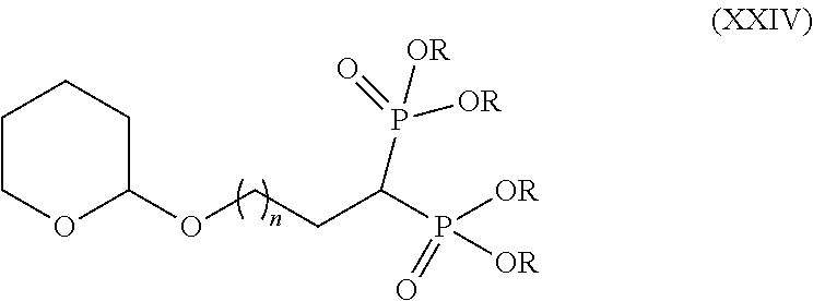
C1COC(OCCC(P([OR])([OR])=O)P(=O)([OR])[OR])CC1
